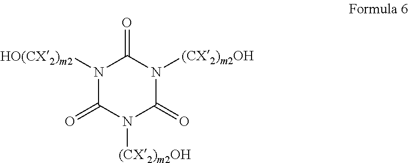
N1([HO(CX2)m2])C(=O)N([(CX2)m2OH])C(=O)N([(CX2)m2OH])C1=O
